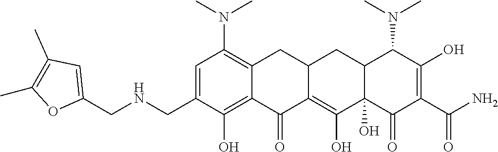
C1=C(CNCC2=CC(C)=C(C)O2)C(O)=C2C(=C1N(C)C)CC1C(=C(O)C3(O)C(C1)C(N(C)C)C(O)=C(C(N)=O)C3=O)C2=O
